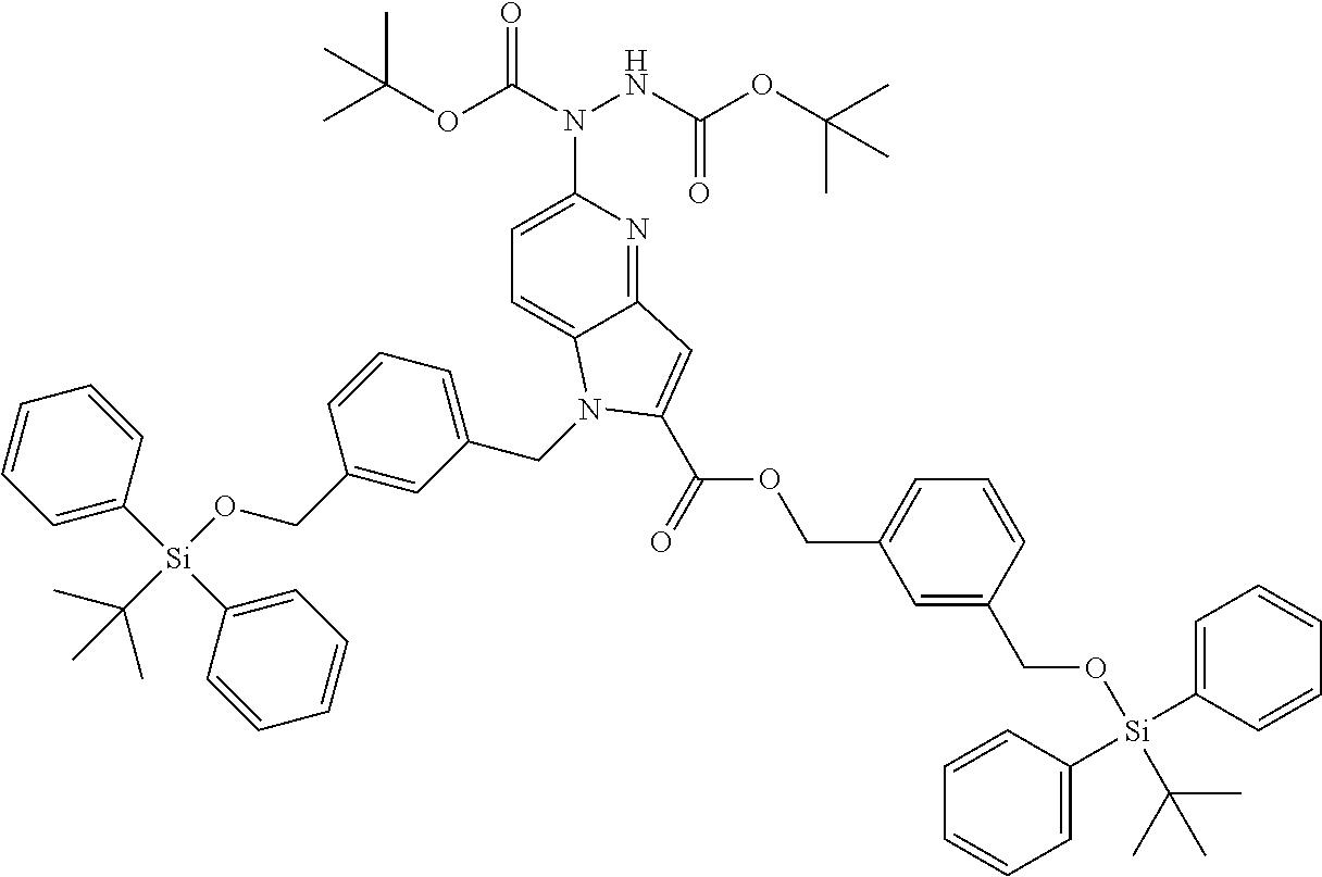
CC(OC(N(NC(OC(C)(C)C)=O)C1=CC=C2C(=N1)C=C(C(=O)OCC1=CC=CC(CO[Si](C3=CC=CC=C3)(C3=CC=CC=C3)C(C)(C)C)=C1)N2CC1=CC=CC(CO[Si](C(C)(C)C)(C2=CC=CC=C2)C2=CC=CC=C2)=C1)=O)(C)C
